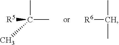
CC(C)([R5])C.CC([R6])C
